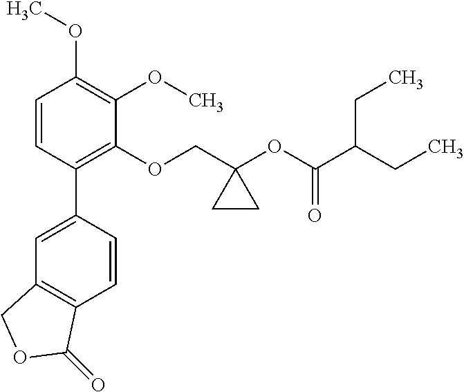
C1=CC(C2=CC3=C(C=C2)C(=O)OC3)=C(OCC2(OC(C(CC)CC)=O)CC2)C(OC)=C1OC
